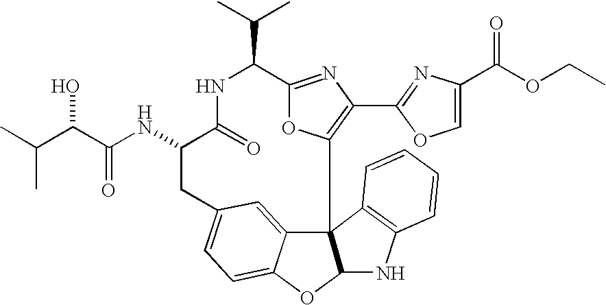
C123C4=CC(=CC=C4OC1NC1=C2C=CC=C1)CC(NC(C(C(C)C)O)=O)C(=O)NC(C(C)C)C1=NC(C2=NC(C(OCC)=O)=CO2)=C3O1
